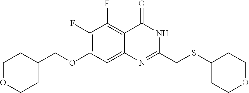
C1(F)=C(OCC2CCOCC2)C=C2C(=C1F)C(=O)NC(CSC1CCOCC1)=N2
